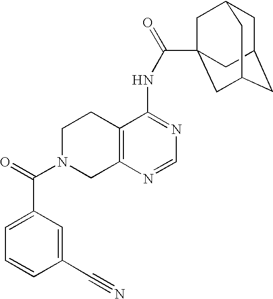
C1N(C(=O)C2=CC=CC(C#N)=C2)CC2=C(C1)C(NC(=O)C13CC4CC(CC(C1)C4)C3)=NC=N2
